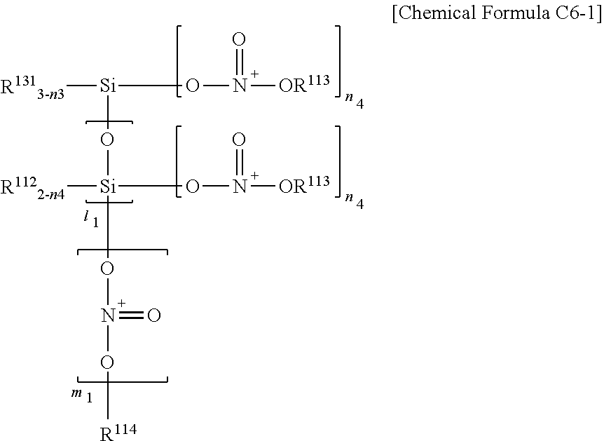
[R1313-n3][Si](O[Si](ON(=O)O[R114])([R1122-n4])ON([OR113])=O)ON([OR113])=O
